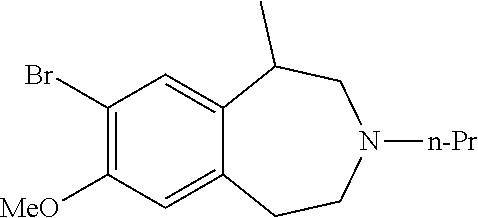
C1(Br)=C([MeO])C=C2C(=C1)C(C)CN([n-Pr])CC2
